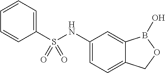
C1=CC(S(NC2=CC=C3C(=C2)B(O)OC3)(=O)=O)=CC=C1
